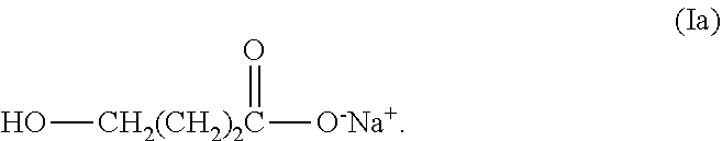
[CH2(CH2)2C](O)([O-Na+])=O
